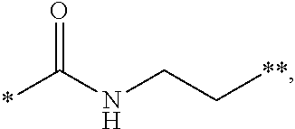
*C(NCC[**])=O
